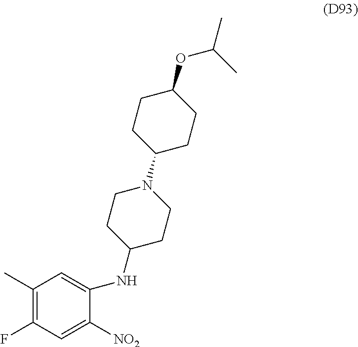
C1(C)=C(F)C=C([NO2])C(NC2CCN(C3CCC(OC(C)C)CC3)CC2)=C1
